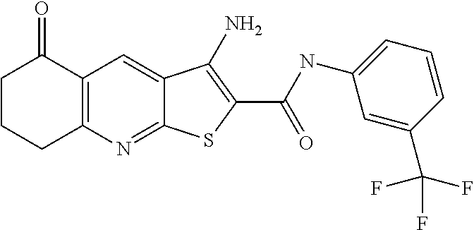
C1CCC2=C(C1=O)C=C1C(=N2)SC(C(NC2=CC=CC(C(F)(F)F)=C2)=O)=C1N
